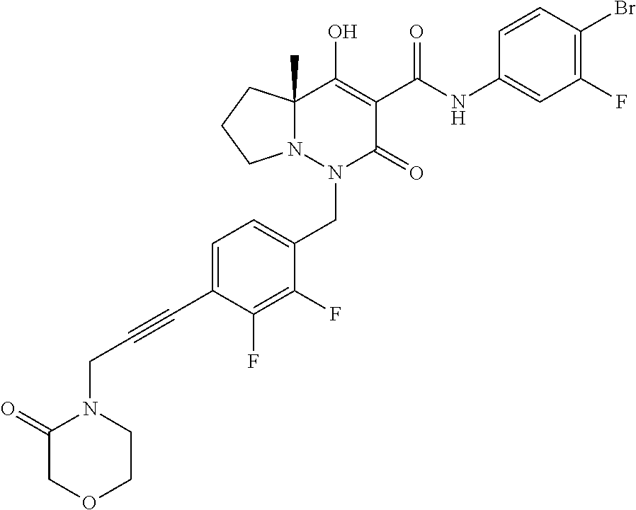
C1=C(C#CCN2C(=O)COCC2)C(F)=C(F)C(CN2C(=O)C(C(=O)NC3=CC(F)=C(Br)C=C3)=C(O)C3(C)N2CCC3)=C1
